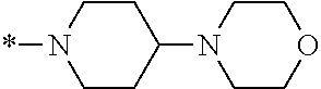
C1CN(*)CCC1N1CCOCC1
